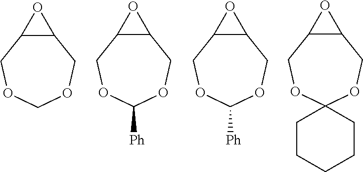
C12C(COCOC1)O2.C12C(COC([Ph])OC1)O2.C12C(COC([Ph])OC1)O2.C12C(COC3(OC1)CCCCC3)O2
